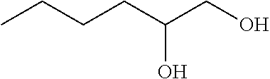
C(CC(CO)O)CC
